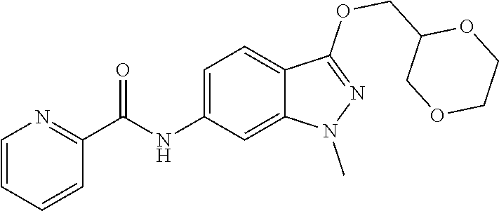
C(NC1=CC=C2C(=C1)N(C)N=C2OCC1COCCO1)(C1=NC=CC=C1)=O
